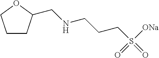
C1CC(CNCCCS(=O)(=O)[ONa])OC1
